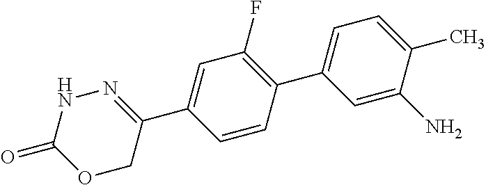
C1(C2=CC=C(C)C(N)=C2)=C(F)C=C(C2=NNC(=O)OC2)C=C1
